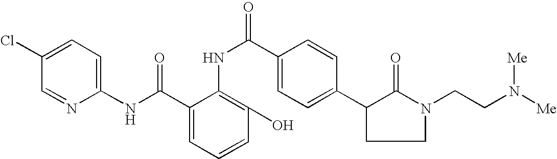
C1(Cl)=CC=C(NC(C2=CC=CC(O)=C2NC(=O)C2=CC=C(C3CCN(CCN([Me])[Me])C3=O)C=C2)=O)N=C1
